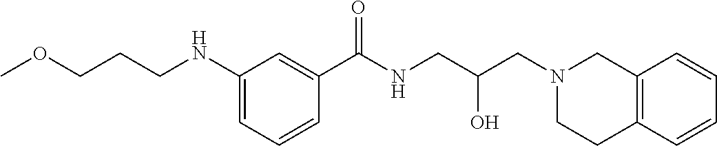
C1(NCCCOC)=CC=CC(C(NCC(CN2CCC3=C(C2)C=CC=C3)O)=O)=C1
